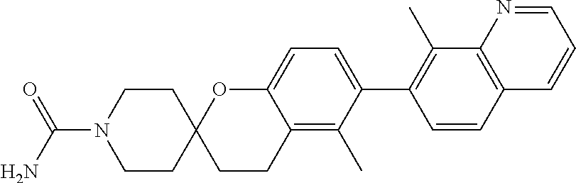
C1CN(C(N)=O)CCC12CCC1=C(C)C(C3=C(C)C4=C(C=C3)C=CC=N4)=CC=C1O2
